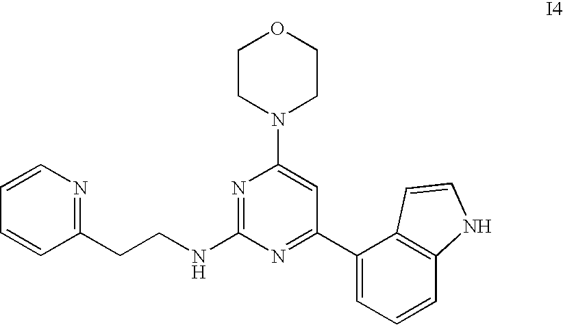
C1CN(C2=CC(C3=CC=CC4=C3C=CN4)=NC(NCCC3=NC=CC=C3)=N2)CCO1
